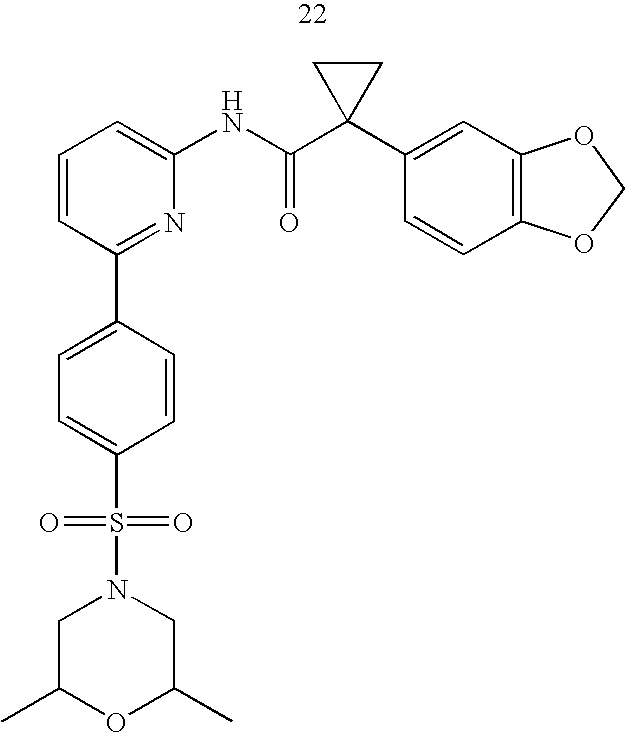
C1=CC(C2=CC=C(S(N3CC(C)OC(C)C3)(=O)=O)C=C2)=NC(NC(C2(C3=CC4=C(C=C3)OCO4)CC2)=O)=C1
